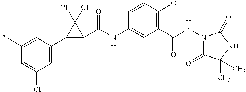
C1(Cl)=CC(C2C(C(NC3=CC(C(=O)NN4C(=O)C(C)(C)NC4=O)=C(Cl)C=C3)=O)C2(Cl)Cl)=CC(Cl)=C1
